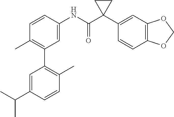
C1=CC(C)=C(C2=C(C)C=CC(NC(C3(C4=CC5=C(C=C4)OCO5)CC3)=O)=C2)C=C1C(C)C
